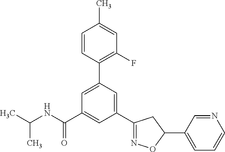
CC(NC(C1=CC(C2=NOC(C3=CC=CN=C3)C2)=CC(C2=C(F)C=C(C)C=C2)=C1)=O)C
